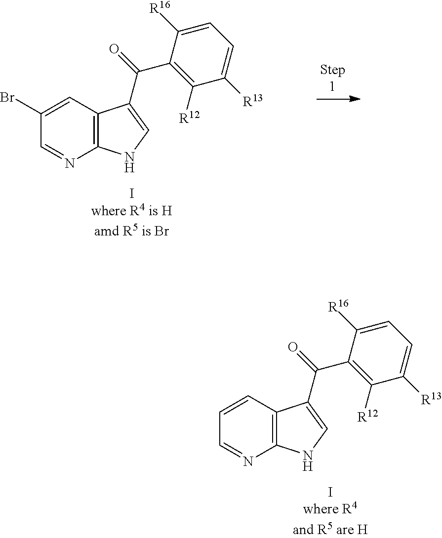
C1=C([R16])C(C(=O)C2=CNC3=C2C=C(Br)C=N3)=C([R12])C([R13])=C1.I.C1=C([R16])C(C(=O)C2=CNC3=C2C=CC=N3)=C([R12])C([R13])=C1.I
